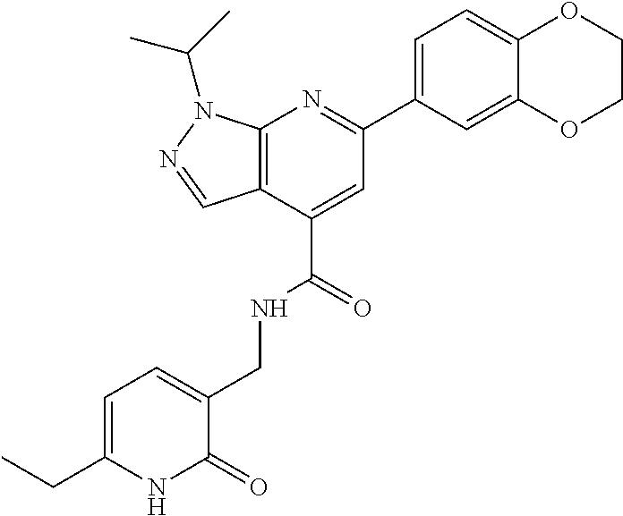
C12=CC(C3=NC4=C(C(C(=O)NCC5=CC=C(CC)NC5=O)=C3)C=NN4C(C)C)=CC=C1OCCO2
